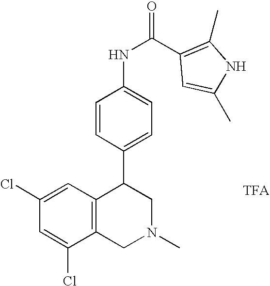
C1(Cl)=CC(Cl)=CC2=C1CN(C)CC2C1=CC=C(NC(=O)C2=C(C)NC(C)=C2)C=C1
